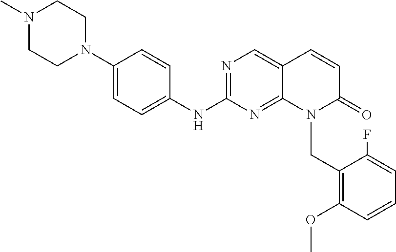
C1(N2CCN(C)CC2)=CC=C(NC2=NC=C3C(=N2)N(CC2=C(OC)C=CC=C2F)C(=O)C=C3)C=C1
